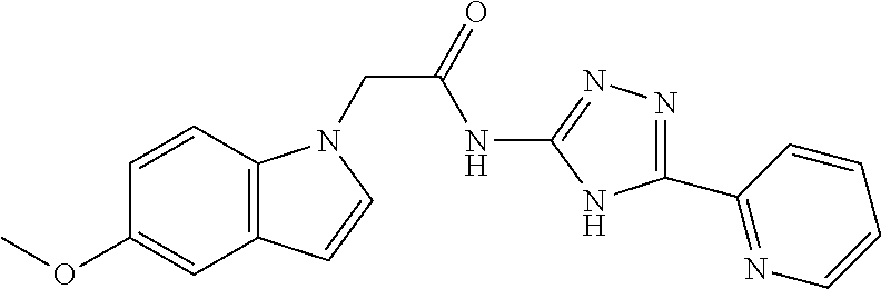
C12=C(C=CN1CC(=O)NC1=NN=C(C3=NC=CC=C3)N1)C=C(OC)C=C2
